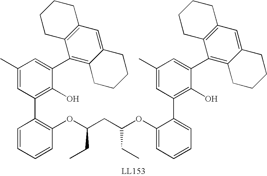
C1(OC(CC(OC2=C(C3=C(O)C(C4=C5C(=CC6=C4CCCC6)CCCC5)=CC(C)=C3)C=CC=C2)CC)CC)=CC=CC=C1C1=C(O)C(C2=C3C(=CC4=C2CCCC4)CCCC3)=CC(C)=C1
